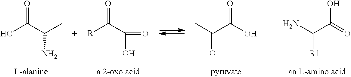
O=C(C(C)N)O.O=C(C(O)=O)[R].O=C(O)C(C)=O.OC(=O)C(N)[R1]
